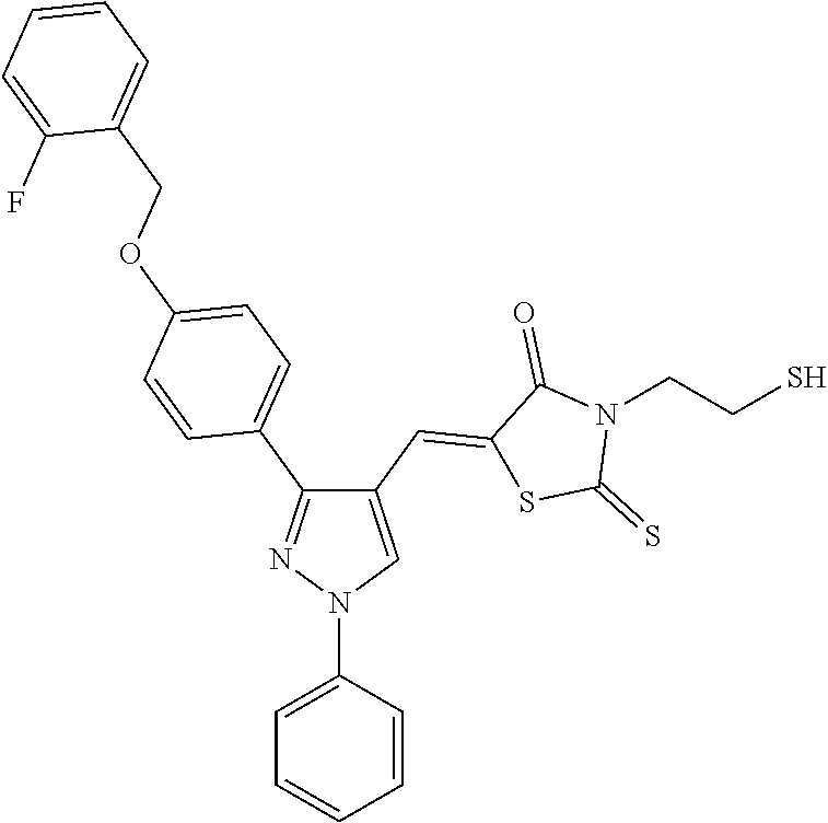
C1(C=C2SC(=S)N(CCS)C2=O)=CN(C2=CC=CC=C2)N=C1C1=CC=C(OCC2=CC=CC=C2F)C=C1
